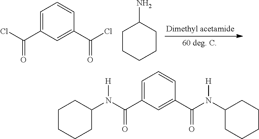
C1=C(C(Cl)=O)C=C(C(Cl)=O)C=C1.C1CCCCC1N.C1CCCC(N([H])C(=O)C2=CC=CC(C(=O)N([H])C3CCCCC3)=C2)C1
